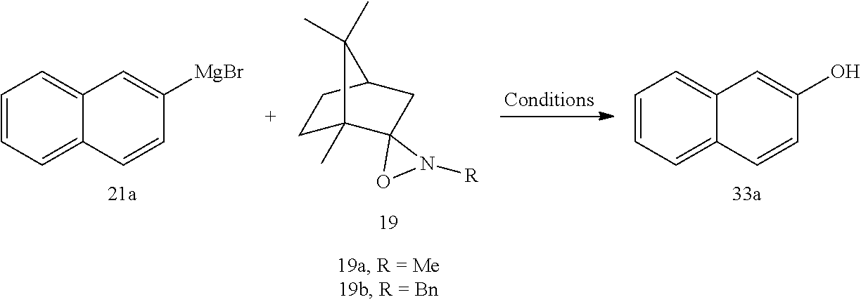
C1=CC=C2C(=C1)C=C([MgBr])C=C2.C1C2(C)C3(CC(C1)C2(C)C)ON3[R].C1=CC=C2C(=C1)C=C(O)C=C2
